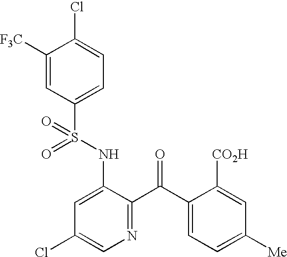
C1([F3C])=CC(S(NC2=CC(Cl)=CN=C2C(C2=CC=C([Me])C=C2[CO2H])=O)(=O)=O)=CC=C1Cl
